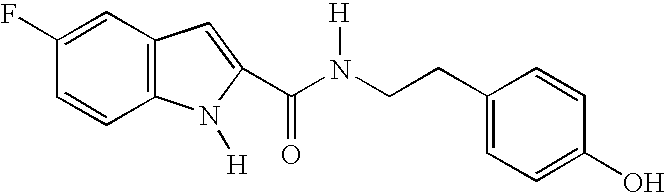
C1=C(F)C=CC2=C1C=C(C(N(CCC1=CC=C(O)C=C1)[H])=O)N2[H]
